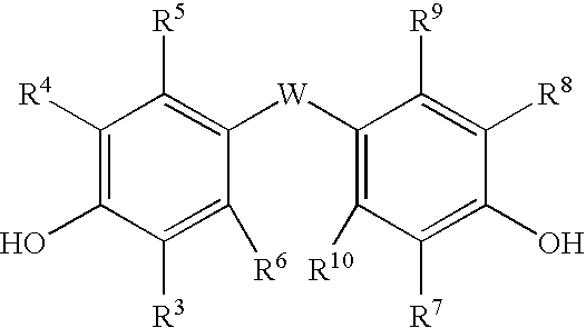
C1([R4])=C(O)C([R3])=C([R6])C([W]C2=C([R10])C([R7])=C(O)C([R8])=C2[R9])=C1[R5]
